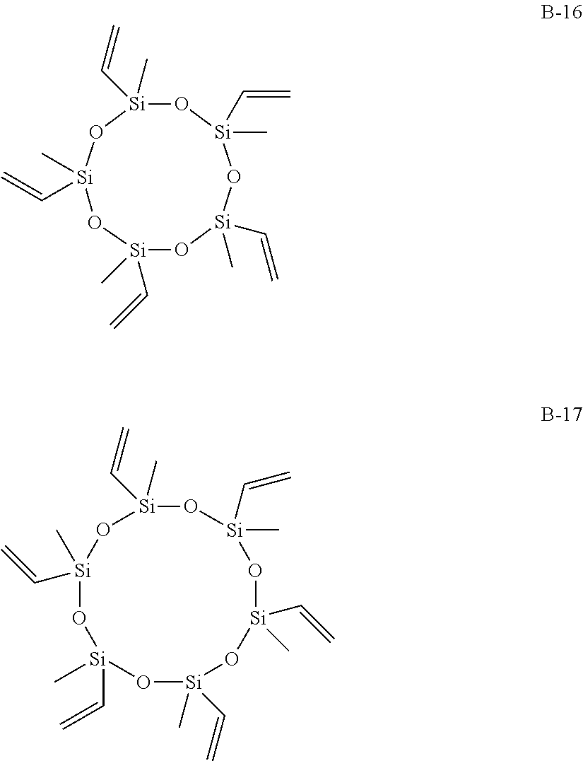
O1[Si](C=C)(C)O[Si](C=C)(C)O[Si](C)(C=C)O[Si](C)(C=C)O[Si]1(C=C)C.O1[Si](C=C)(C)O[Si](C=C)(C)O[Si](C=C)(C)O[Si](C=C)(C)O[Si](C=C)(C)O[Si]1(C=C)C
